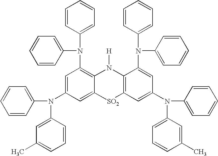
C1=CC=CC=C1N(C1=CC(N(C2=CC=CC=C2)C2=CC=CC=C2)=C2C(=C1)[SO2]C1=C(N2[H])C(N(C2=CC=CC=C2)C2=CC=CC=C2)=CC(N(C2=CC=CC=C2)C2=CC=CC(C)=C2)=C1)C1=CC(C)=CC=C1
